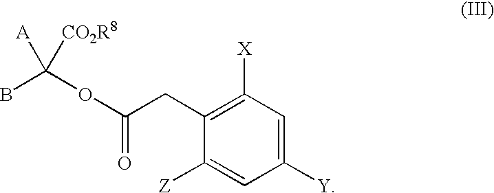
C1([Y])=CC([X])=C(CC(OC(B)([CO2R8])[A])=O)C([Z])=C1
